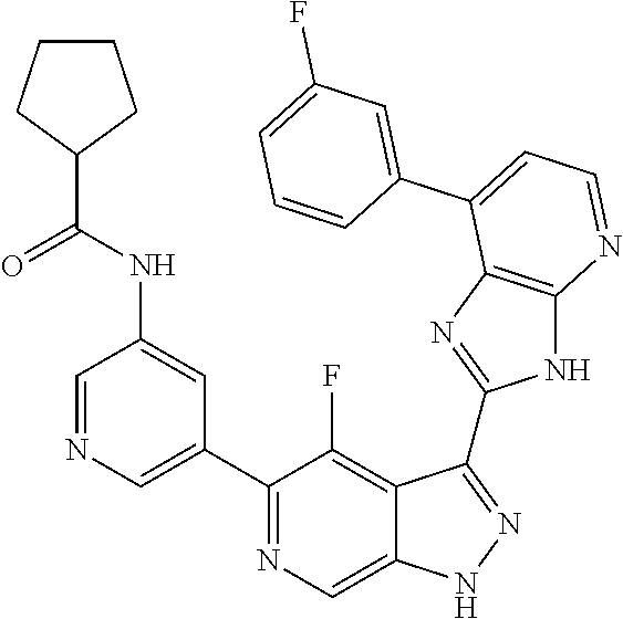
C1=NC=C(C2=NC=C3C(=C2F)C(C2=NC4=C(N2)N=CC=C4C2=CC(F)=CC=C2)=NN3)C=C1NC(C1CCCC1)=O
